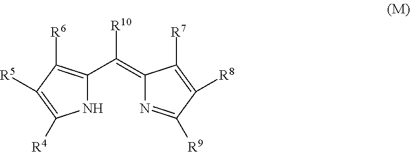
N1C(C(=C2N=C([R9])C([R8])=C2[R7])[R10])=C([R6])C([R5])=C1[R4]
